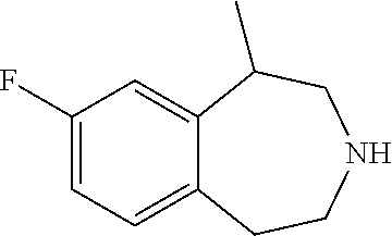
C1(F)=CC=C2C(=C1)C(C)CNCC2
